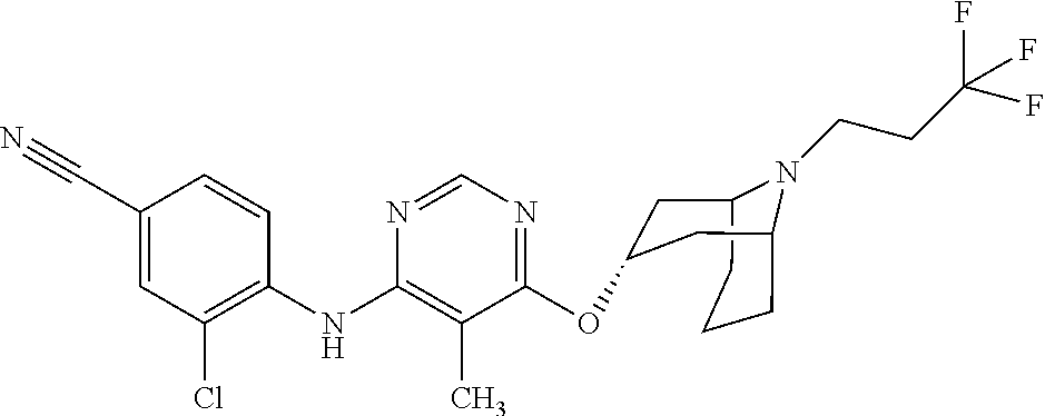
C1(NC2=C(C)C(OC3CC4CCCC(C3)N4CCC(F)(F)F)=NC=N2)=C(Cl)C=C(C#N)C=C1
